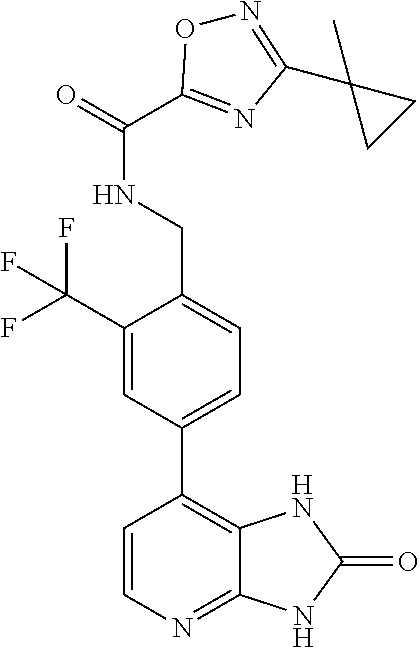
C1=C(CNC(=O)C2=NC(C3(C)CC3)=NO2)C(C(F)(F)F)=CC(C2=C3C(=NC=C2)NC(=O)N3)=C1
